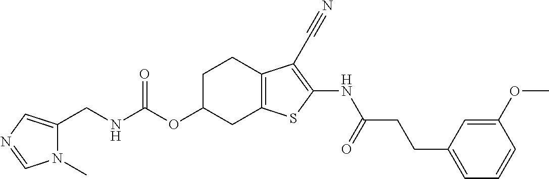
N(C(OC1CC2=C(CC1)C(C#N)=C(NC(CCC1=CC=CC(OC)=C1)=O)S2)=O)CC1=CN=CN1C
